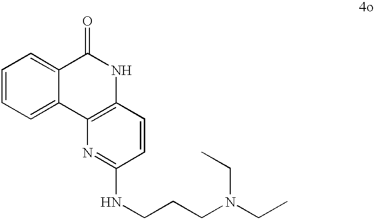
C1=CC=C2C(=C1)C(=O)NC1=C2N=C(NCCCN(CC)CC)C=C1
